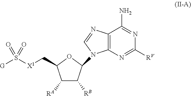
C12=C(N=C([RV])N=C1N)N(C1C([RB])C([RA])C(C[X1]S([G])(=O)=O)O1)C=N2
